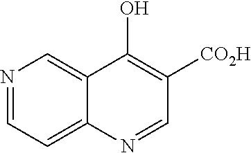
N1=CC=C2C(=C1)C(O)=C([CO2H])C=N2
